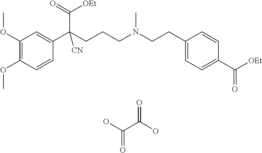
C1(OC)=C(OC)C=CC(C(CCCN(CCC2=CC=C(C(=O)[OEt])C=C2)C)(C(=O)[OEt])[CN])=C1.OC(C(O)=O)=O
